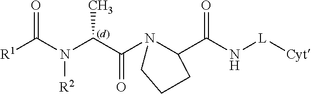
[R1]C(N(C(C(N1C(C(N[L][Cyt])=O)CCC1)=O)C)[R2])=O
